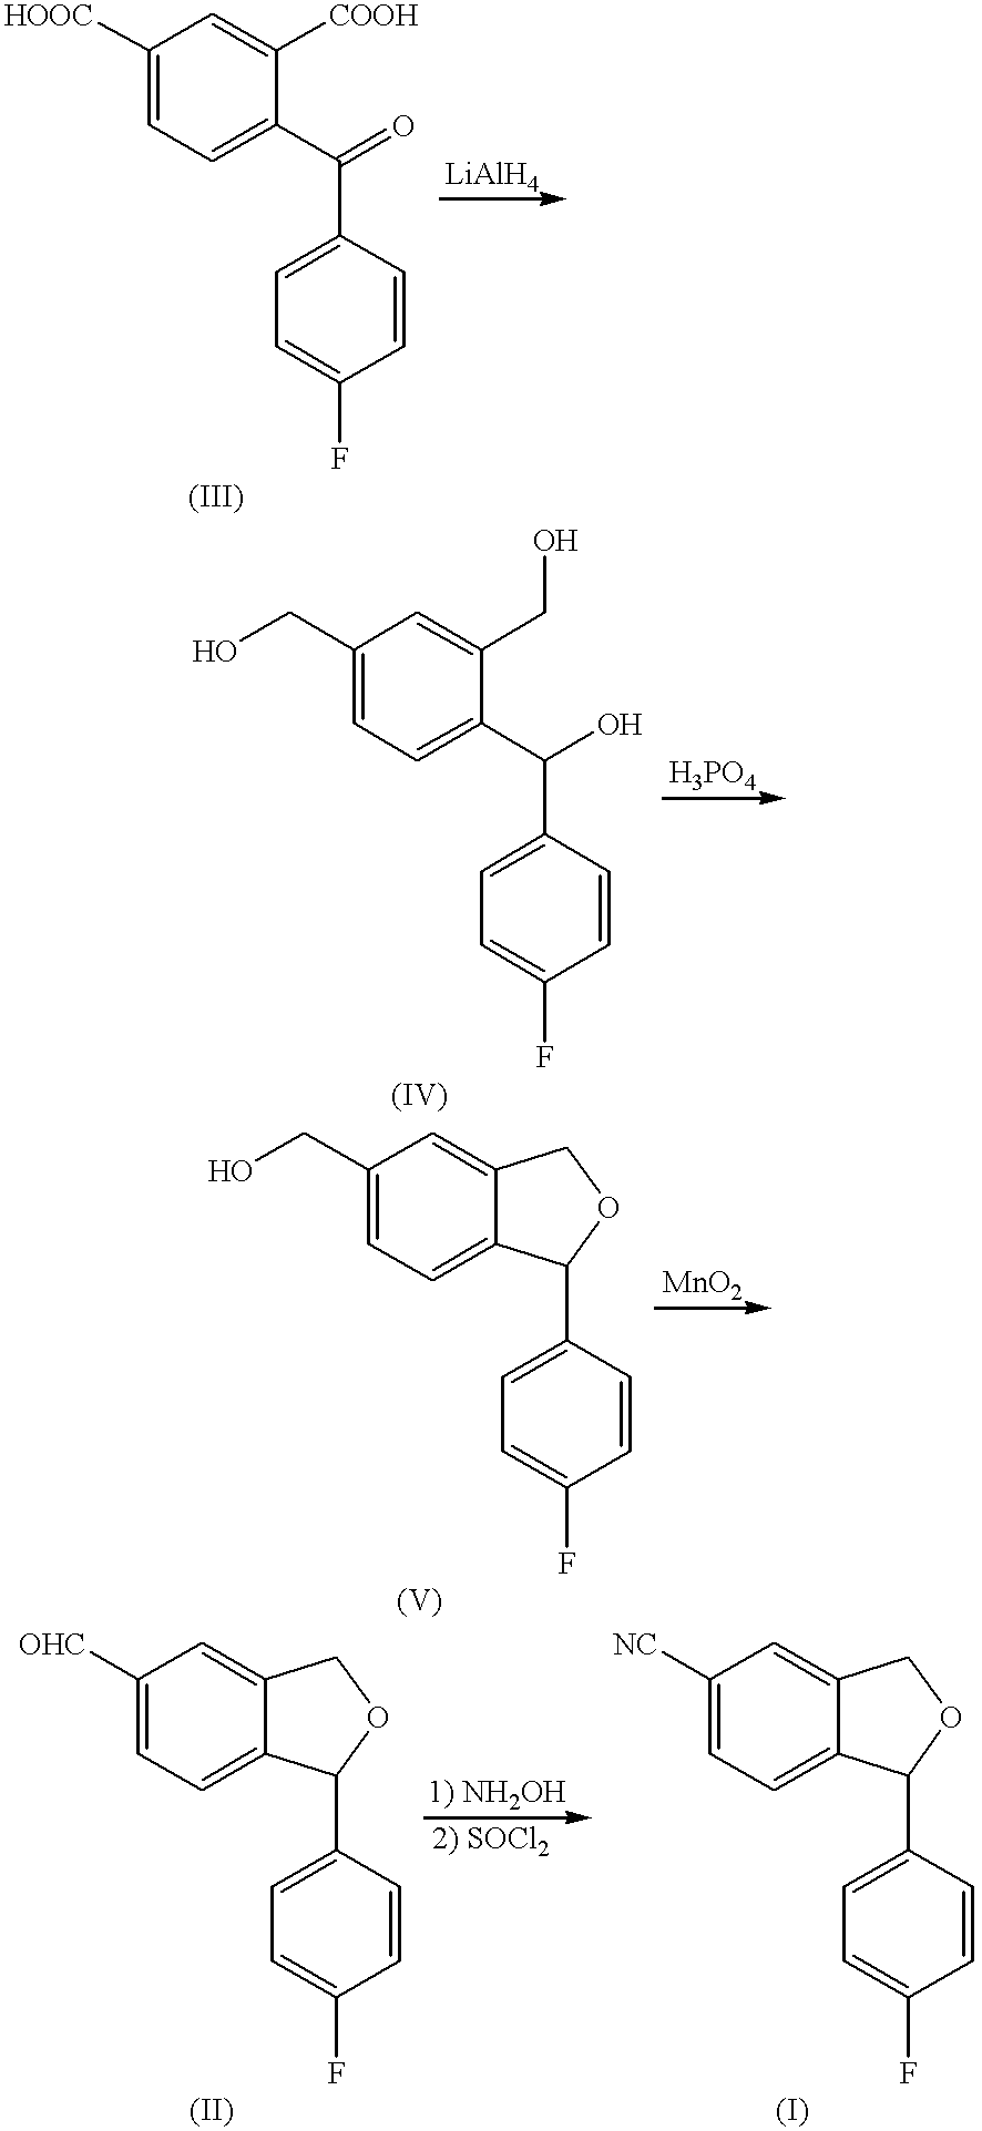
C1([HOOC])=CC=C(C(=O)C2=CC=C(F)C=C2)C([COOH])=C1.C1(CO)=CC=C(C(O)C2=CC=C(F)C=C2)C(CO)=C1.C1(CO)=CC=C2C(=C1)COC2C1=CC=C(F)C=C1.C1([OHC])=CC=C2C(=C1)COC2C1=CC=C(F)C=C1.C1([NC])=CC=C2C(=C1)COC2C1=CC=C(F)C=C1
